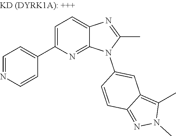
C1=NC=CC(C2=CC=C3N=C(C)N(C4=CC5=C(C)N(C)N=C5C=C4)C3=N2)=C1
